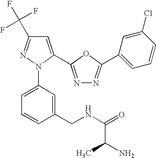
C1=C(C2=NN=C(C3=CC=CC(Cl)=C3)O2)N(C2=CC=CC(CNC(=O)C(N)C)=C2)N=C1C(F)(F)F
